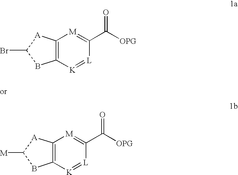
C12=C([A]C(Br)B1)[M]=C(C([OPG])=O)[L]=[K]2.C12=C([A]C([M])B1)[M]=C(C([OPG])=O)[L]=[K]2
